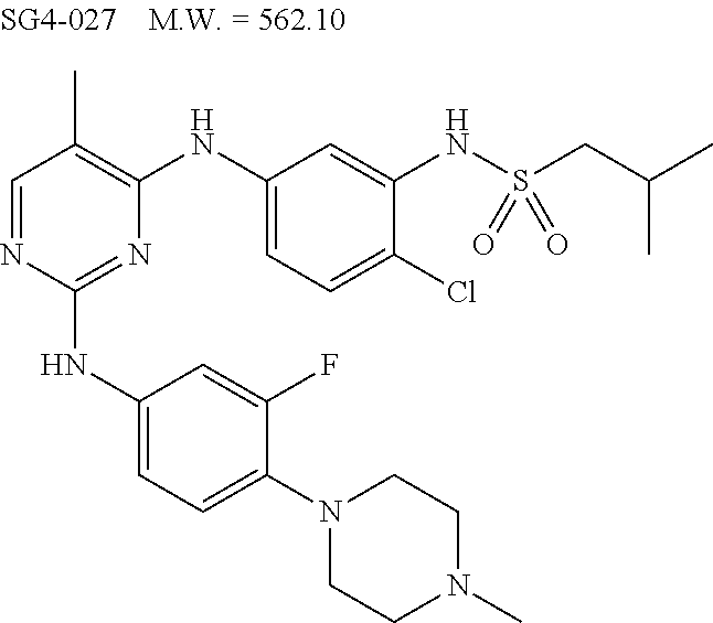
N1=C(NC2=CC=C(N3CCN(C)CC3)C(F)=C2)N=CC(C)=C1NC1=CC=C(Cl)C(NS(CC(C)C)(=O)=O)=C1
